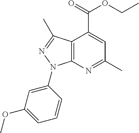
C12=C(N=C(C)C=C1C(=O)OCC)N(C1=CC(OC)=CC=C1)N=C2C
